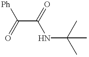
C(C(=O)NC(C)(C)C)([Ph])=O
